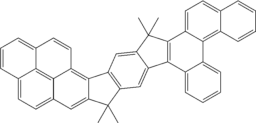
C12=C3C4=C5C(=CC=C4C=C1C(C)(C)C1=C2C=C2C(=C1)C1=C(C2(C)C)C2=CC=C4C(=C2C2=CC=CC=C12)C=CC=C4)C=CC=C5C=C3
